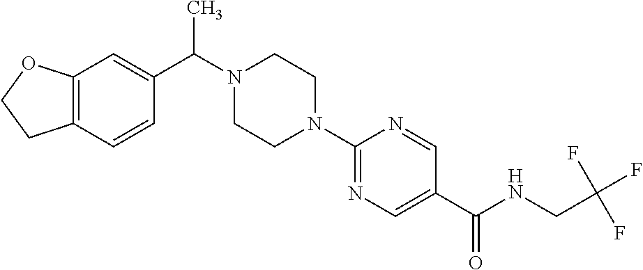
C12=C(C=C(C(N3CCN(C4=NC=C(C(NCC(F)(F)F)=O)C=N4)CC3)C)C=C1)OCC2
